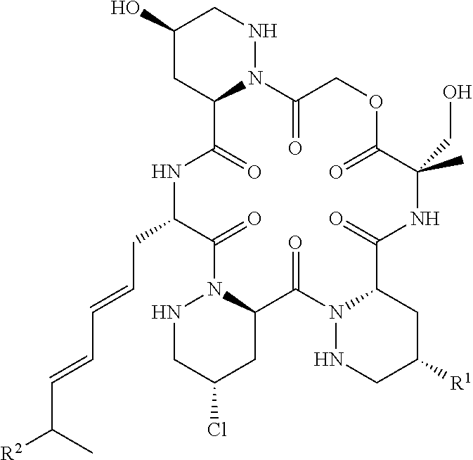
C1(O)CC2N(NC1)C(=O)COC(=O)C(CO)(C)NC(=O)C1CC([R1])CNN1C(=O)C1N(NCC(Cl)C1)C(=O)C(CC=CC=CC([R2])C)NC2=O
